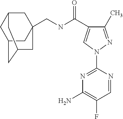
C(NC(=O)C1=CN(C2=NC(N)=C(F)C=N2)N=C1C)C12CC3CC(CC(C1)C3)C2
